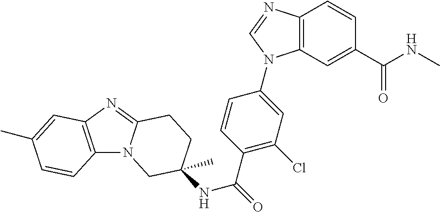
C12=C(N=C3N1CC(NC(=O)C1=C(Cl)C=C(N4C5=C(C=CC(C(NC)=O)=C5)N=C4)C=C1)(C)CC3)C=C(C)C=C2
